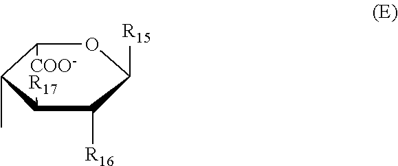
C1(C)C([R17])C([R16])C([R15])OC1[COO-]
